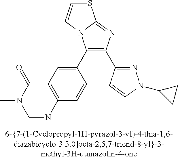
C1(C2=CC3=C(C=C2)N=CN(C)C3=O)=C(C2=NN(C3CC3)C=C2)N=C2N1C=CS2
